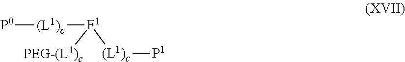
[P0][(L1)c][F1]([PEG-(L1)c])[(L1)c][P1]
